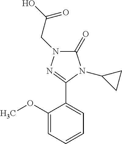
C1(C2=NN(CC(=O)O)C(=O)N2C2CC2)=CC=CC=C1OC
